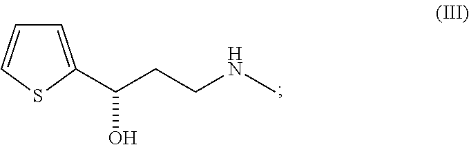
C1=C(C(CCNC)O)SC=C1
